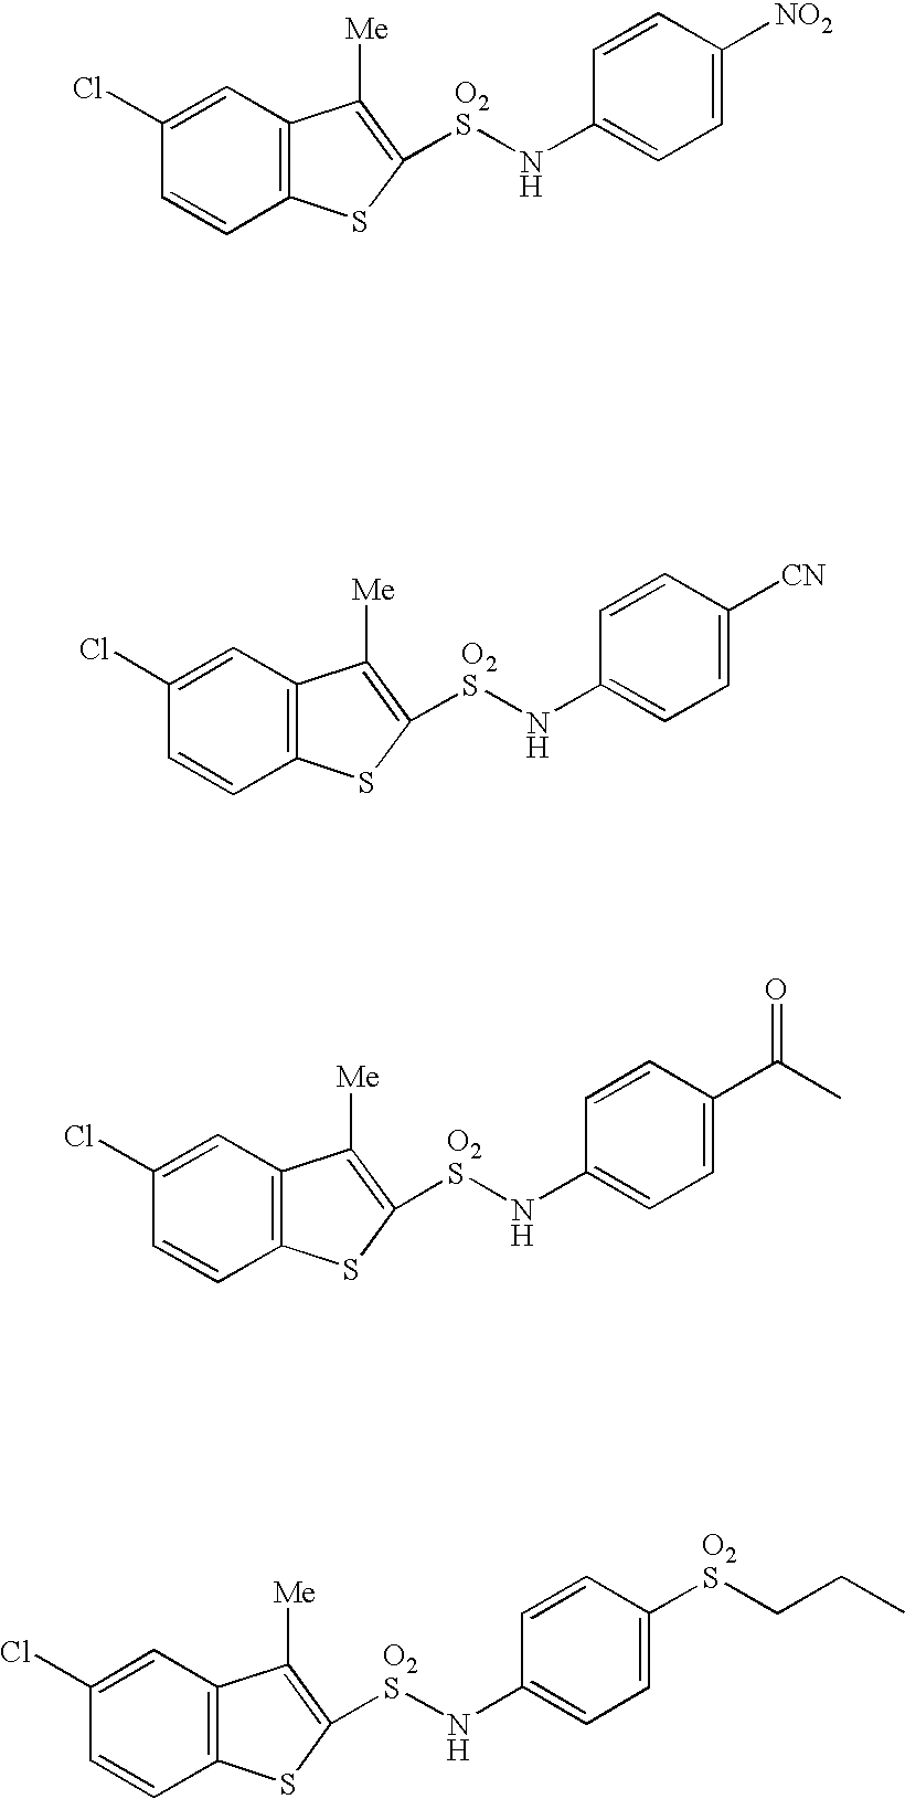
C1=C(Cl)C=CC2=C1C([Me])=C([O2S]NC1=CC=C([NO2])C=C1)S2.C1=C(Cl)C=CC2=C1C([Me])=C([O2S]NC1=CC=C([CN])C=C1)S2.C1=C(Cl)C=CC2=C1C([Me])=C([O2S]NC1=CC=C(C(C)=O)C=C1)S2.C1=C(Cl)C=CC2=C1C([Me])=C([O2S]NC1=CC=C([O2S]CCC)C=C1)S2
